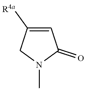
C1(=O)C=C([R4a])CN1C
